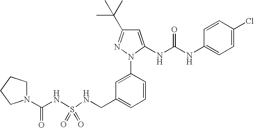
S(NCC1=CC=CC(N2N=C(C(C)(C)C)C=C2NC(NC2=CC=C(Cl)C=C2)=O)=C1)(=O)(=O)NC(N1CCCC1)=O
